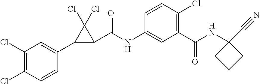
C1(Cl)=C(Cl)C=CC(C2C(C(NC3=CC(C(NC4(C#N)CCC4)=O)=C(Cl)C=C3)=O)C2(Cl)Cl)=C1
